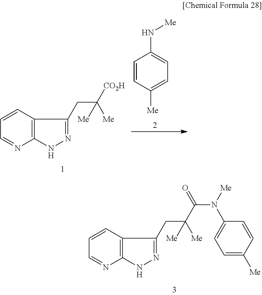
C1=CC2=C(N=C1)NN=C2CC([CO2H])([Me])[Me].C1=CC([Me])=CC=C1N[Me].C1=CC2=C(N=C1)NN=C2CC([Me])([Me])C(N([Me])C1=CC=C([Me])C=C1)=O
